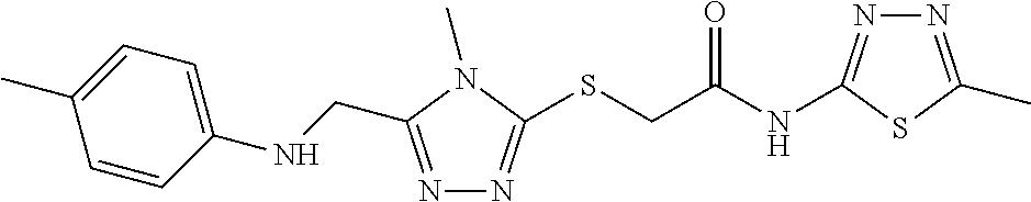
N1=C(CNC2=CC=C(C)C=C2)N(C)C(SCC(NC2=NN=C(C)S2)=O)=N1
